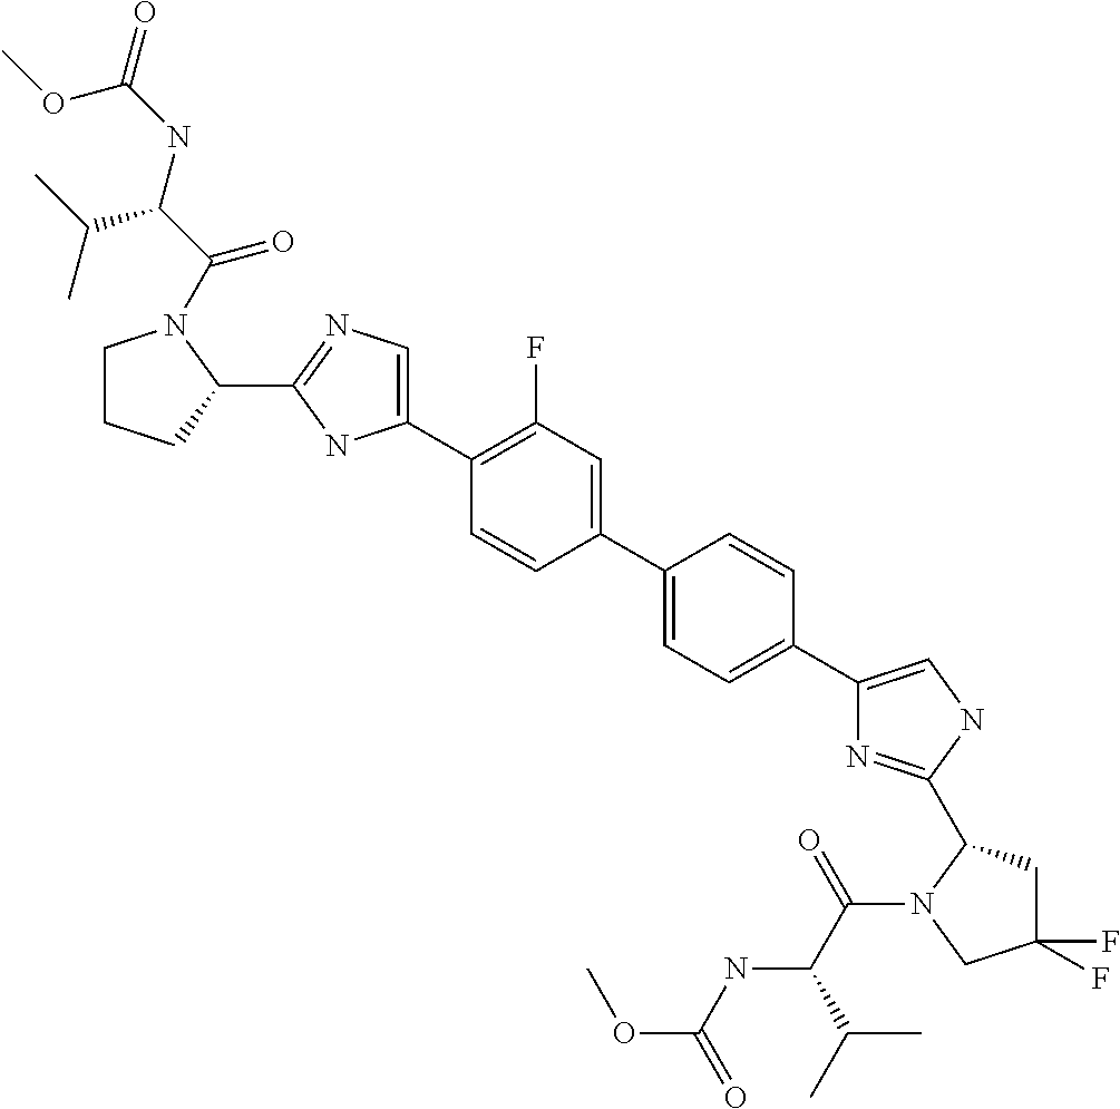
C1(C2=C(F)C=C(C3=CC=C(C4=CNC(C5CC(F)(F)CN5C(=O)C(C(C)C)NC(OC)=O)=N4)C=C3)C=C2)=CN=C(C2N(C(=O)C(NC(=O)OC)C(C)C)CCC2)N1
